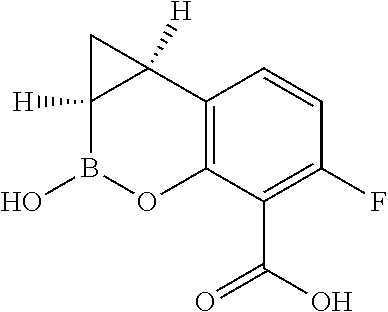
C12=C(C(C(O)=O)=C(F)C=C1)OB(O)C1([H])C2([H])C1
